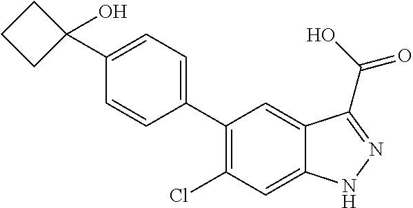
C1(C2=CC=C(C3(O)CCC3)C=C2)=C(Cl)C=C2C(=C1)C(C(O)=O)=NN2
